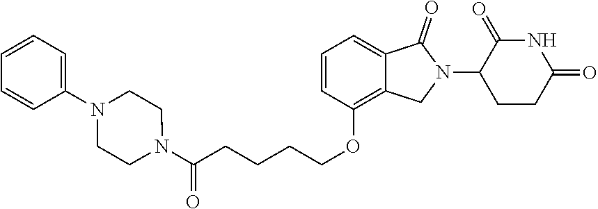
C(COC1=C2C(=CC=C1)C(=O)N(C1CCC(=O)NC1=O)C2)CCC(N1CCN(C2=CC=CC=C2)CC1)=O
